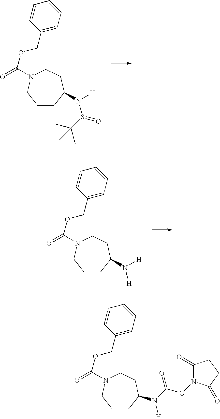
C1CC(N(S(=O)C(C)(C)C)[H])CCN(C(=O)OCC2=CC=CC=C2)C1.C1CC(N([H])[H])CCN(C(=O)OCC2=CC=CC=C2)C1.C1CC(N(C(ON2C(=O)CCC2=O)=O)[H])CCN(C(=O)OCC2=CC=CC=C2)C1
